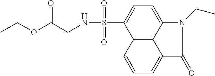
N(S(C1=CC=C2C3=C1C=CC=C3C(=O)N2CC)(=O)=O)CC(OCC)=O
